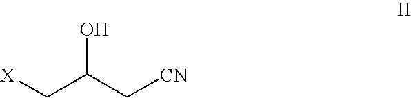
[X]CC(C[CN])O
